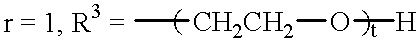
C[CH2CH2]O[H]
